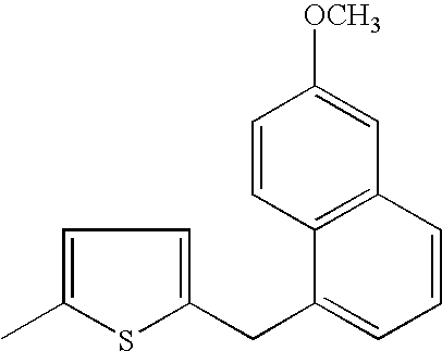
C1=CC2=C(C(CC3=CC=C(C)S3)=C1)C=CC([OCH3])=C2
